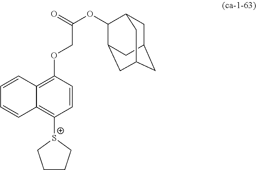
C12=C(OCC(OC3C4CC5CC(CC3C5)C4)=O)C=CC([S+]3CCCC3)=C1C=CC=C2
